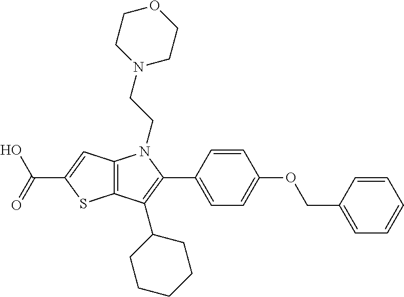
C12=C(C=C(C(=O)O)S1)N(CCN1CCOCC1)C(C1=CC=C(OCC3=CC=CC=C3)C=C1)=C2C1CCCCC1
